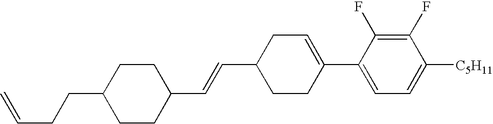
C1(F)=C(F)C(C2=CCC(C=CC3CCC(CCC=C)CC3)CC2)=CC=C1[C5H11]
